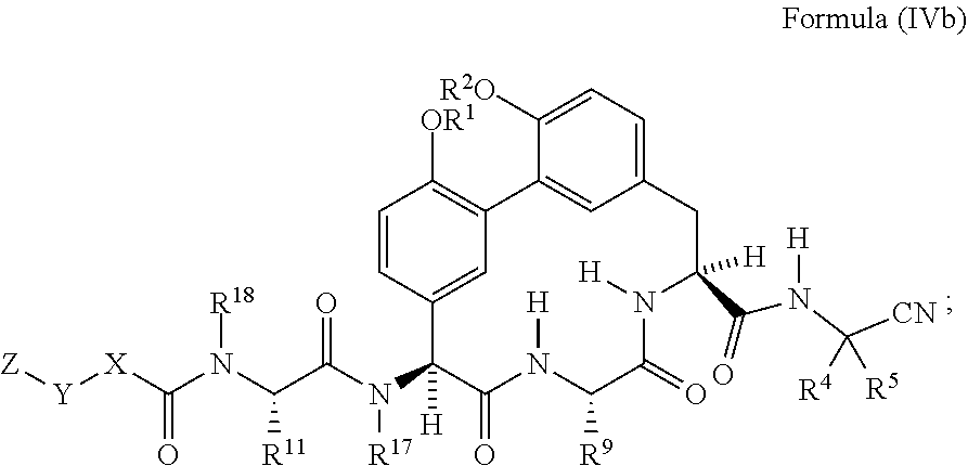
C1=CC([OR1])=C2C=C1C(N(C(=O)C(N(C([X][Y][Z])=O)[R18])[R11])[R17])([H])C(=O)N([H])C([R9])C(=O)N([H])C([H])(C(=O)N([H])C([CN])([R4])[R5])CC1=CC=C([R2O])C2=C1
